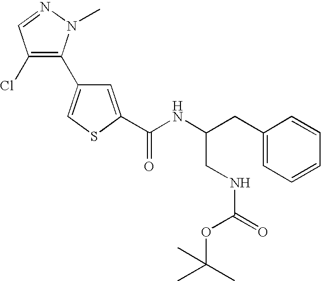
C1(C2=CSC(C(NC(CC3=CC=CC=C3)CNC(=O)OC(C)(C)C)=O)=C2)=C(Cl)C=NN1C
